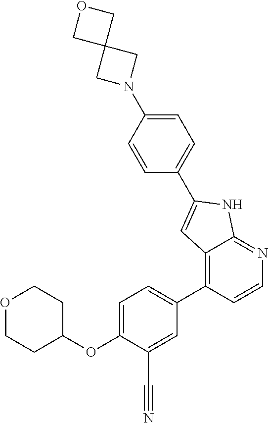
O1CCC(OC2=CC=C(C3=C4C(=NC=C3)NC(C3=CC=C(N5CC6(C5)COC6)C=C3)=C4)C=C2C#N)CC1
